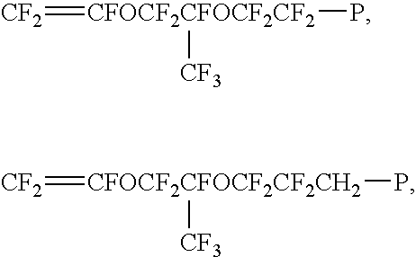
[CF2]=[CFOCF2CFOCF2CF2](P)[CF3].[CF2]=[CFOCF2CFOCF2CF2CH2]([CF3])P
